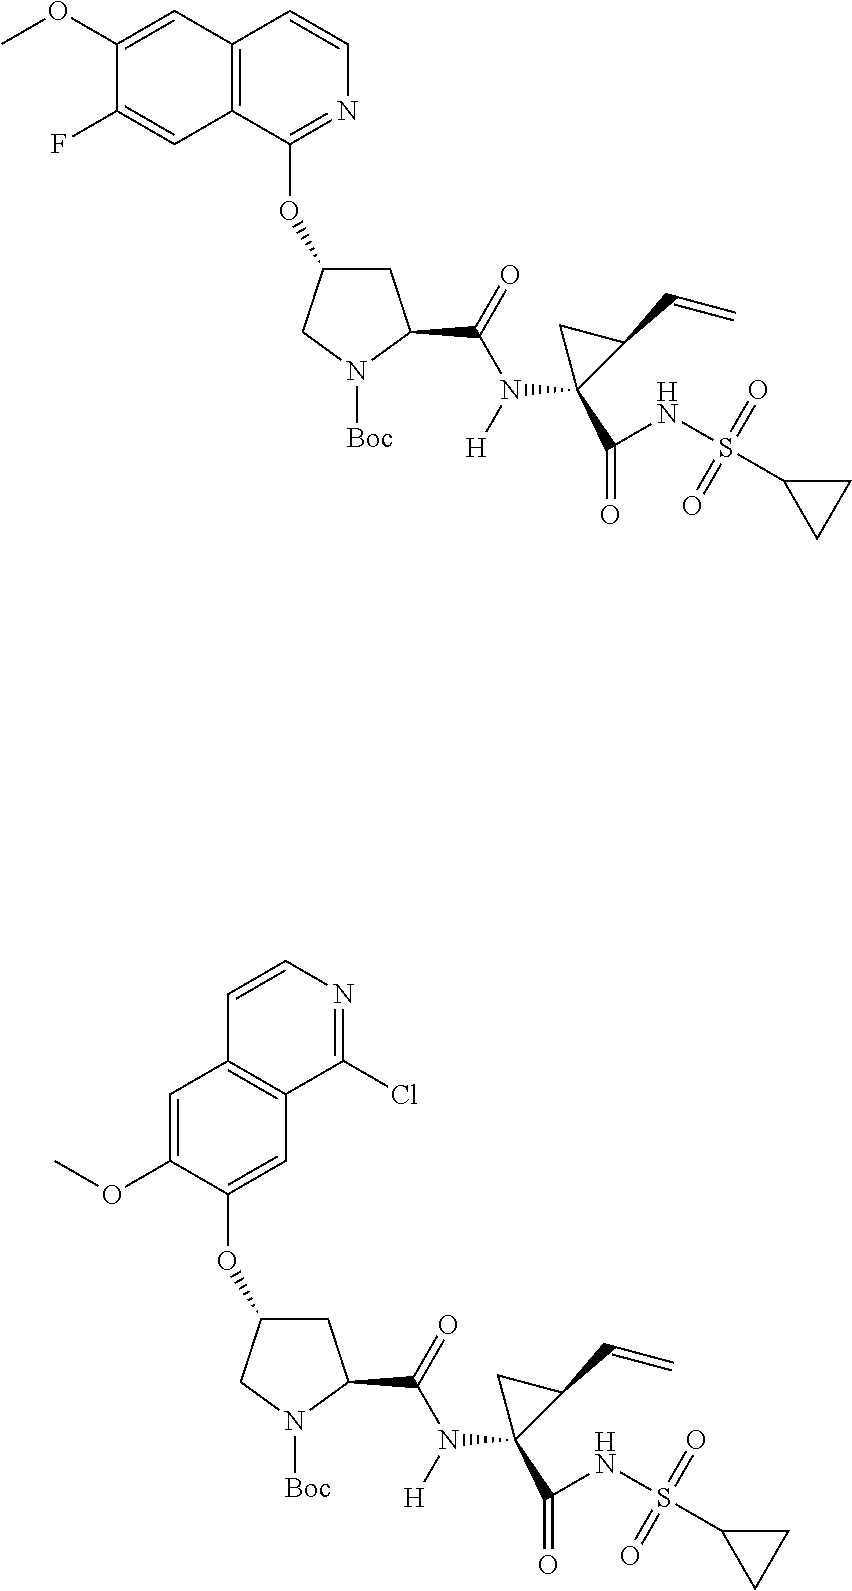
C1(F)=CC2=C(C=C1OC)C=CN=C2OC1CC(C(=O)N(C2(C(=O)NS(C3CC3)(=O)=O)C(C=C)C2)[H])N([Boc])C1.COC1=CC2=C(C=C1OC1CC(C(=O)N(C3(C(=O)NS(C4CC4)(=O)=O)C(C=C)C3)[H])N([Boc])C1)C(Cl)=NC=C2
